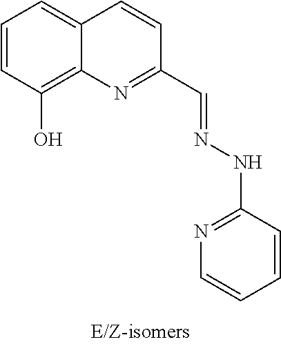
C12=C(O)C=CC=C1C=CC(C=NNC1=NC=CC=C1)=N2
